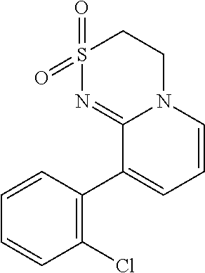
C1(Cl)=C(C2=CC=CN3C2=NS(=O)(=O)CC3)C=CC=C1
